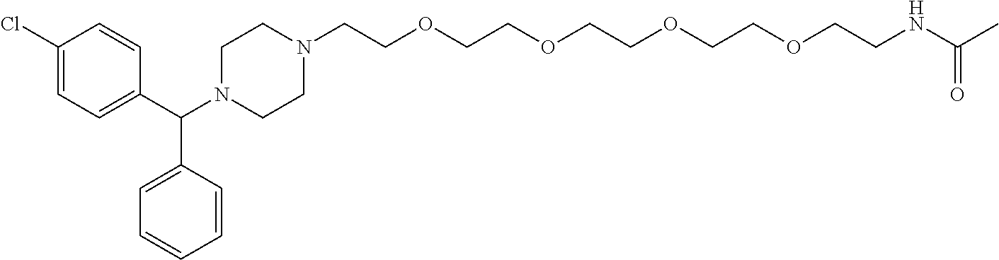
C1(Cl)=CC=C(C(N2CCN(CCOCCOCCOCCOCCNC(C)=O)CC2)C2=CC=CC=C2)C=C1
